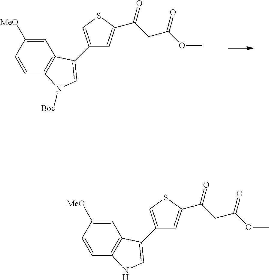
C1=C([MeO])C=CC2=C1C(C1=CSC(C(CC(OC)=O)=O)=C1)=CN2[Boc].C1=C([MeO])C=CC2=C1C(C1=CSC(C(CC(OC)=O)=O)=C1)=CN2
